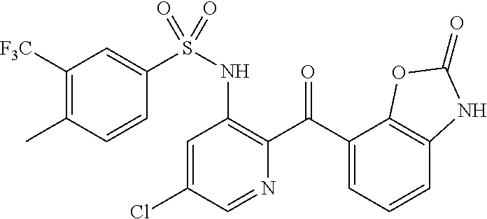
C1=C(Cl)C=NC(C(C2=CC=CC3=C2OC(=O)N3)=O)=C1NS(=O)(C1=CC([F3C])=C(C)C=C1)=O
